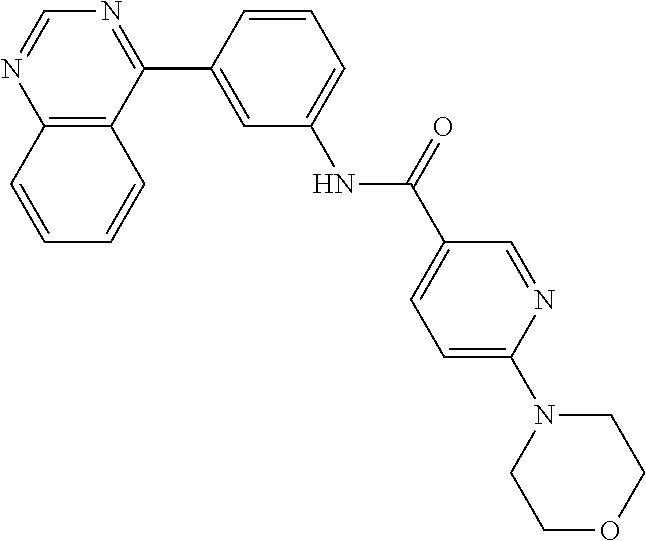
C12=C(C(C3=CC(NC(C4=CC=C(N5CCOCC5)N=C4)=O)=CC=C3)=NC=N1)C=CC=C2
